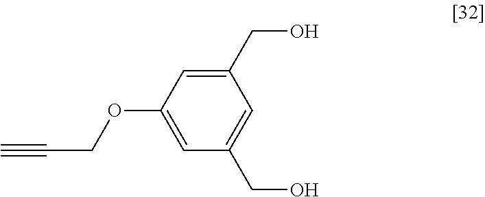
C#CCOC1=CC(CO)=CC(CO)=C1
